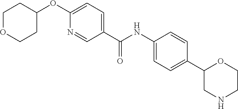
C1OCCC(OC2=CC=C(C(NC3=CC=C(C4CNCCO4)C=C3)=O)C=N2)C1
